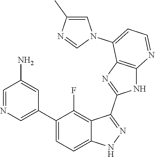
C1=NC=C(C2=CC=C3C(=C2F)C(C2=NC4=C(N2)N=CC=C4N2C=C(C)N=C2)=NN3)C=C1N
